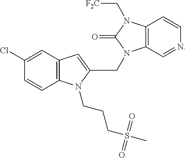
C1(Cl)=CC2=C(C=C1)N(CCCS(=O)(=O)C)C(CN1C3=C(C=CN=C3)N(C[F2C])C1=O)=C2
